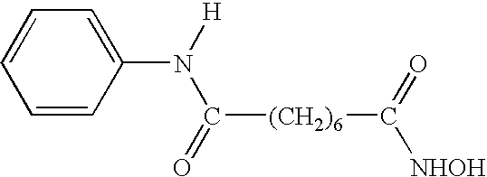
C1=CC=CC(N([H])C(=O)[(CH2)6]C([NHOH])=O)=C1
